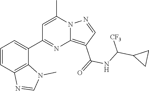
C12=C(C(=O)NC(C3CC3)[CF3])C=NN1C(C)=CC(C1=CC=CC3=C1N(C)C=N3)=N2
